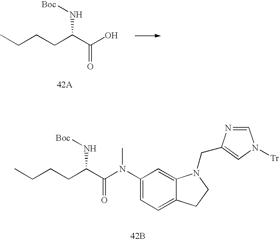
C(CCC(C(O)=O)N[Boc])C.CCCCC(C(N(C1=CC=C2C(=C1)N(CC1=CN([Tr])C=N1)CC2)C)=O)N[Boc].[42B]
